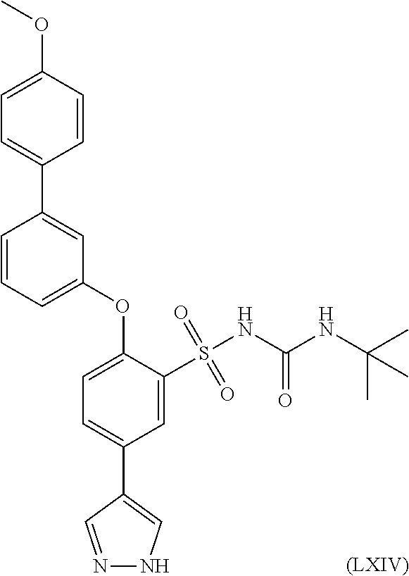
C1(OC)=CC=C(C2=CC(OC3=CC=C(C4=CNN=C4)C=C3S(NC(NC(C)(C)C)=O)(=O)=O)=CC=C2)C=C1.[(LXIV)]
